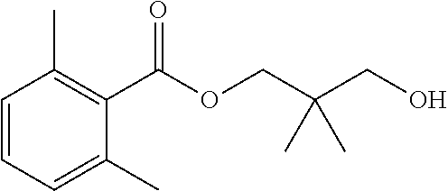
C1(C(OCC(CO)(C)C)=O)=C(C)C=CC=C1C
